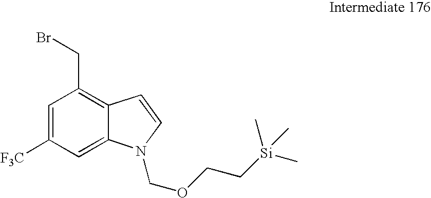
C1=C([F3C])C=C2C(=C1CBr)C=CN2COCC[Si](C)(C)C
